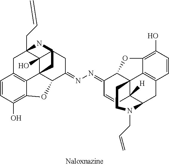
C1=CC(O)=C2C3=C1CC1(CC=C)C4(O)C35C(C(=NN=C3C=CC6([H])C78C3OC3=C(O)C=CC(=C73)CC6N(CC=C)CC8)CC4(N1)C5)O2
